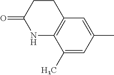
C1(C)=CC(C)=CC2=C1NC(=O)CC2
